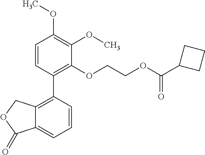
C1=CC(C2=C3C(=CC=C2)C(=O)OC3)=C(OCCOC(C2CCC2)=O)C(OC)=C1OC
